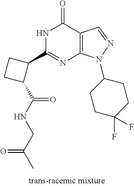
N1C(C2CCC2C(=O)NCC(C)=O)=NC2=C(C1=O)C=NN2C1CCC(F)(F)CC1
